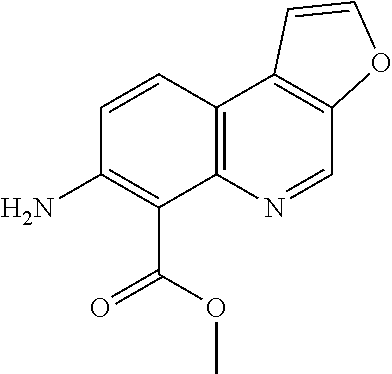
C1(N)=C(C(=O)OC)C2=C(C3=C(C=N2)OC=C3)C=C1
